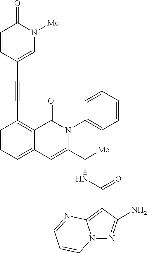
N12N=C(N)C(C(NC(C3=CC4=CC=CC(C#CC5=CN([Me])C(=O)C=C5)=C4C(=O)N3C3=CC=CC=C3)[Me])=O)=C1N=CC=C2
